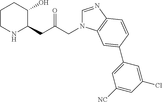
C1CNC(CC(=O)CN2C=NC3=C2C=C(C2=CC([NC])=CC(Cl)=C2)C=C3)C(O)C1
